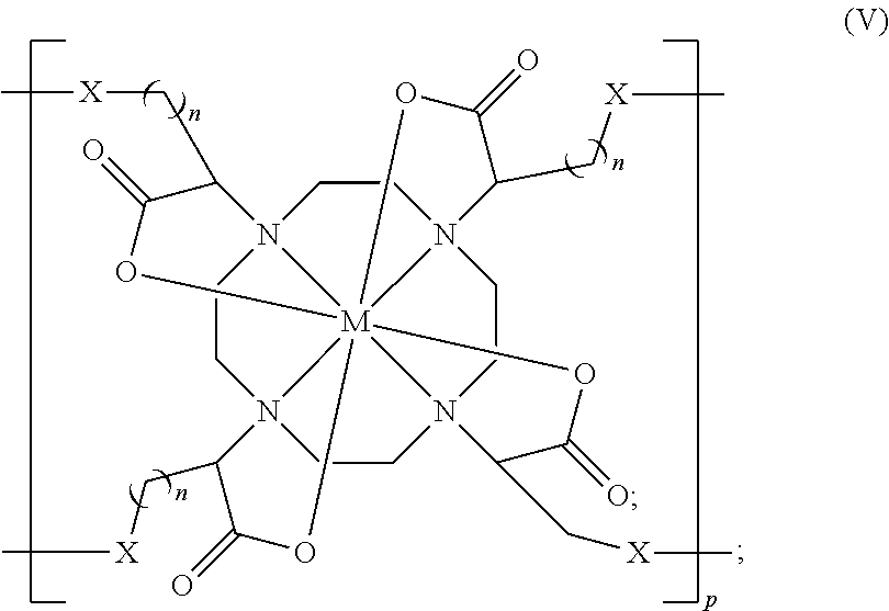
C1CN23CCN45CCN67CCN18C(C[X]C)C(=O)O[M]2864(OC(=O)C5C[X]C)(OC(=O)C3C[X]C)OC(=O)C7C[X]C
